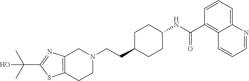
C1(C(C)(C)O)=NC2=C(S1)CCN(CCC1CCC(NC(C3=C4C(=CC=C3)N=CC=C4)=O)CC1)C2
